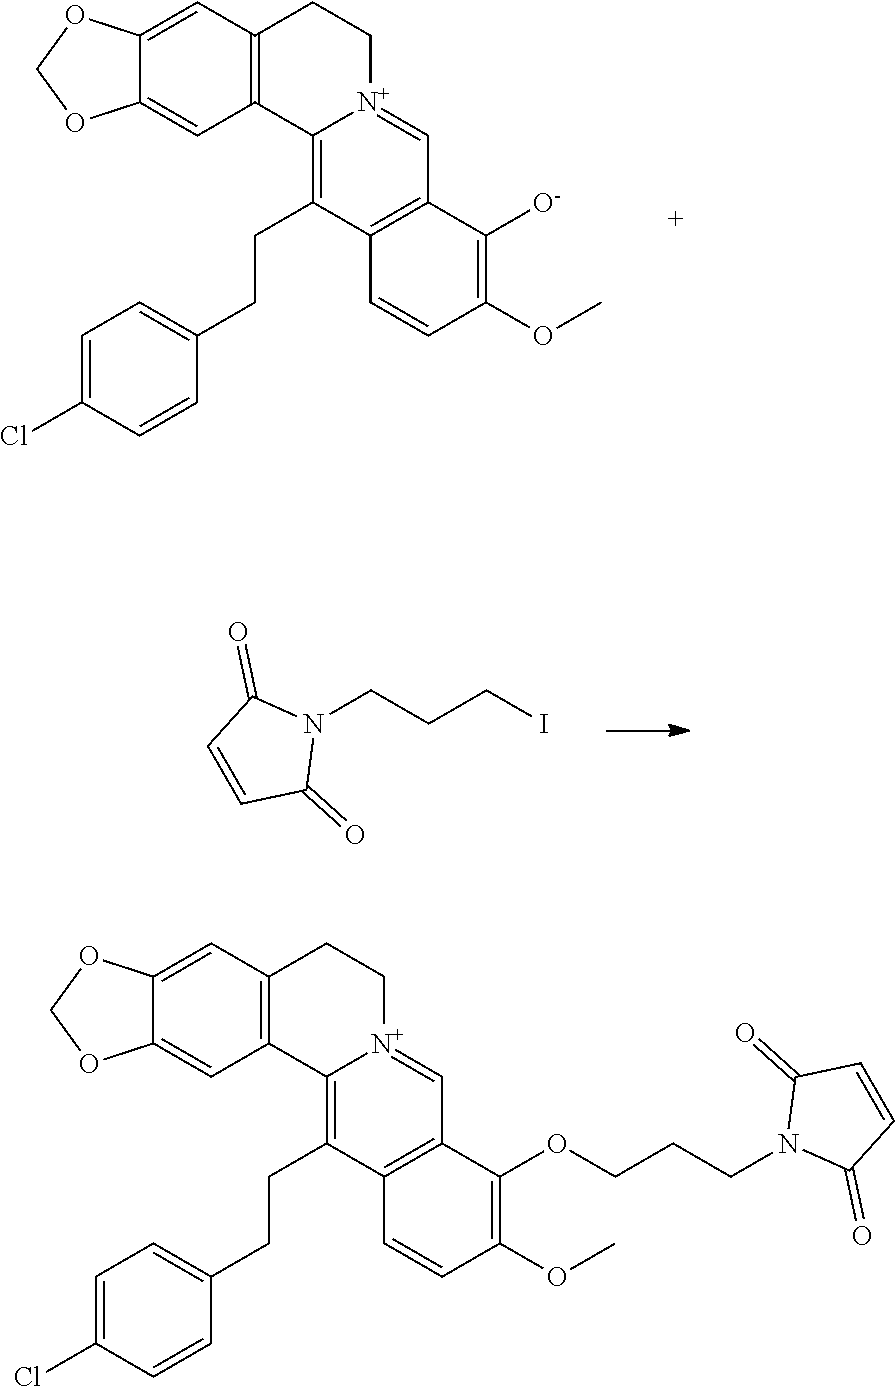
C1=C(Cl)C=CC(CCC2=C3[N+](=CC4=C2C=CC(OC)=C4[O-])CCC2=C3C=C3C(=C2)OCO3)=C1.N1(CCCI)C(=O)C=CC1=O.C1=C(Cl)C=CC(CCC2=C3[N+](=CC4=C2C=CC(OC)=C4OCCCN2C(=O)C=CC2=O)CCC2=C3C=C3C(=C2)OCO3)=C1
